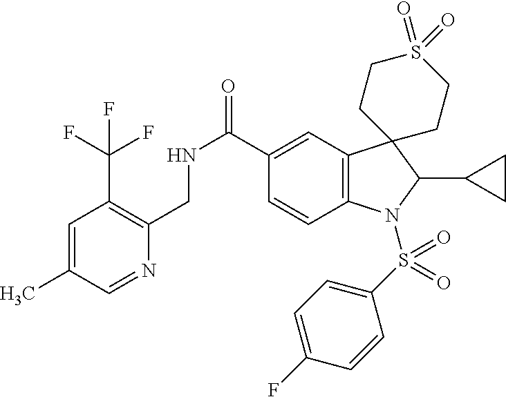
C12=C(C=C(C(NCC3=C(C(F)(F)F)C=C(C)C=N3)=O)C=C1)C1(C(C3CC3)N2S(C2=CC=C(F)C=C2)(=O)=O)CCS(=O)(=O)CC1
